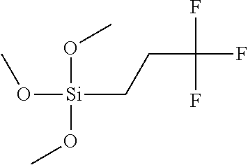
O([Si](CCC(F)(F)F)(OC)OC)C
